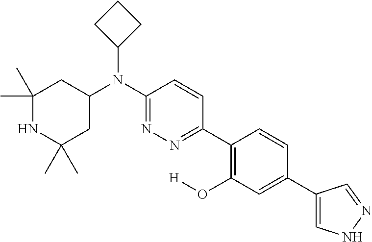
C1(N(C2=NN=C(C3=C(O[H])C=C(C4=CNN=C4)C=C3)C=C2)C2CCC2)CC(C)(C)NC(C)(C)C1
